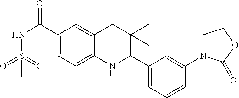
C1(C(NS(=O)(=O)C)=O)=CC=C2C(=C1)CC(C)(C)C(C1=CC=CC(N3CCOC3=O)=C1)N2
